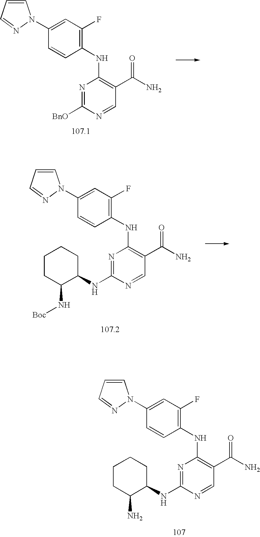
N1=C([BnO])N=CC(C(N)=O)=C1NC1=C(F)C=C(N2C=CC=N2)C=C1.N1=C(NC2CCCCC2N[Boc])N=CC(C(N)=O)=C1NC1=C(F)C=C(N2C=CC=N2)C=C1.N1=C(NC2CCCCC2N)N=CC(C(N)=O)=C1NC1=C(F)C=C(N2C=CC=N2)C=C1
